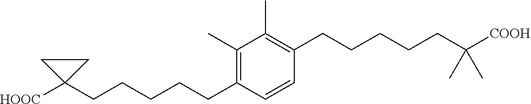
C1(C)=C(CCCCCC2([HOOC])CC2)C=CC(CCCCCC(C)(C)[COOH])=C1C
